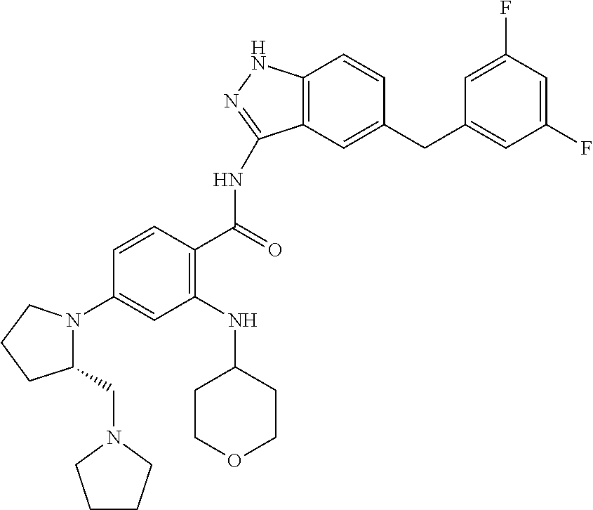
N1(C2=CC(NC3CCOCC3)=C(C(NC3=NNC4=C3C=C(CC3=CC(F)=CC(F)=C3)C=C4)=O)C=C2)CCCC1CN1CCCC1
